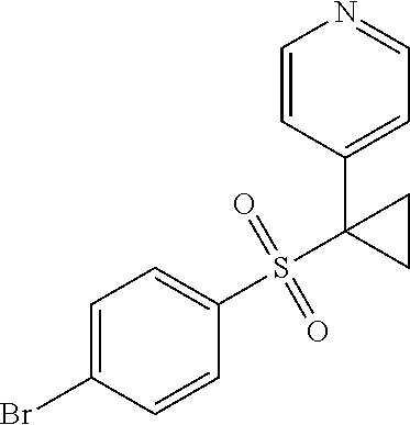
C1=C(Br)C=CC(S(C2(C3=CC=NC=C3)CC2)(=O)=O)=C1
